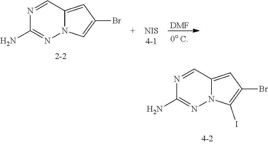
NC1=NN2C(=CC(Br)=C2I)C=N1.NC1=NN2C(=CC(Br)=C2)C=N1.[DMF]
